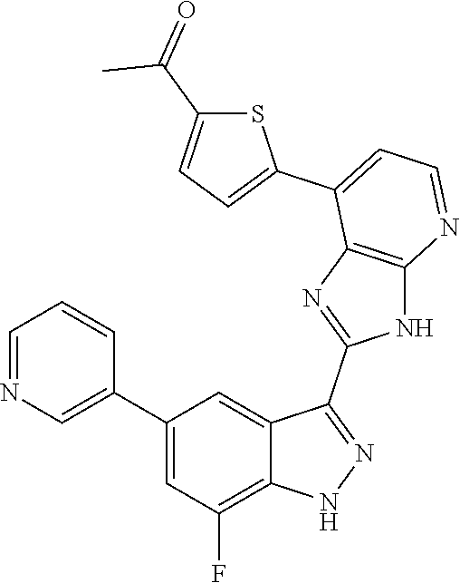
C1=NC=C(C2=CC(F)=C3C(=C2)C(C2=NC4=C(N2)N=CC=C4C2=CC=C(C(=O)C)S2)=NN3)C=C1
